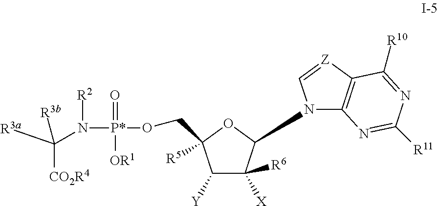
C1([Y])C([X])([R6])C(N2C3=C([Z]=C2)C([R10])=NC([R11])=N3)OC1([R5])CO[P*](=O)([OR1])N([R2])C([R3a])([CO2R4])[R3b]
